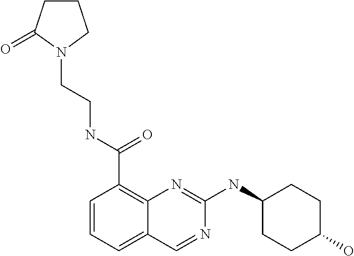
C1=CC=C2C(=C1C(NCCN1CCCC1=O)=O)N=C(NC1CCC(O)CC1)N=C2
